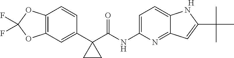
[H].C1=C(NC(C2(C3=CC4=C(C=C3)OC(F)(F)O4)CC2)=O)N=C2C(=C1)NC(C(C)(C)C)=C2
